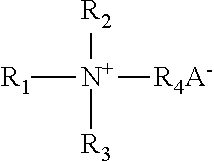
[R1][N+]([R4A-])([R2])[R3]
